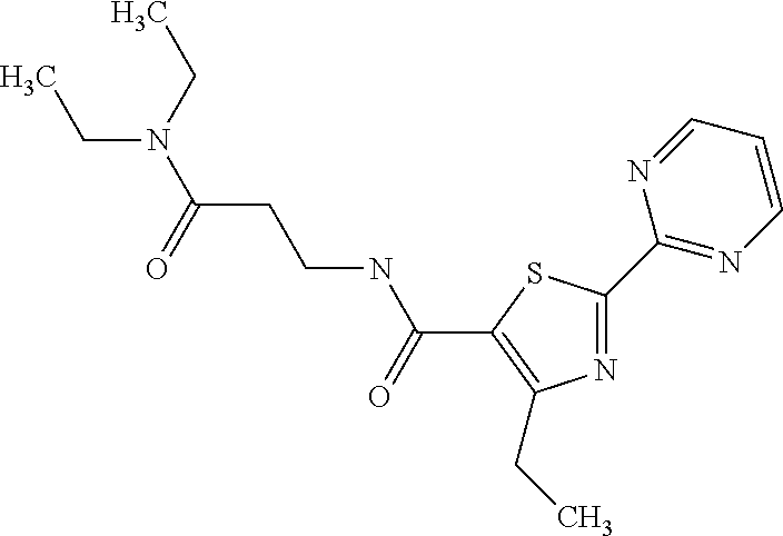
N1=C(C2=NC=CC=N2)SC(C(NCCC(N(CC)CC)=O)=O)=C1CC
